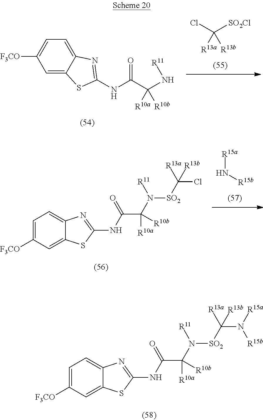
ClC([SO2Cl])([R13b])[R13a].C1=C2C(=CC=C1[F3CO])N=C(NC(C(N[R11])([R10b])[R10a])=O)S2.C1=C([F3CO])C=C2C(=C1)N=C(NC(C(N([R11])[SO2]C([R13a])([R13b])N([R15a])[R15b])([R10b])[R10a])=O)S2.[R15a]N[R15b].C1=C([F3CO])C=C2C(=C1)N=C(NC(C(N([R11])[SO2]C(Cl)([R13a])[R13b])([R10b])[R10a])=O)S2
